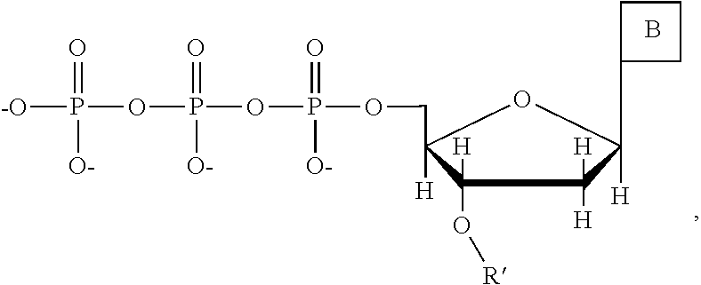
[-O]P(OP(OP(OCC1([H])C(O[R])([H])C([H])([H])C([H])(C2CCC2)O1)(=O)[O-])(=O)[O-])(=O)[O-].B
